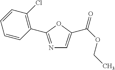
N1=C(C2=C(Cl)C=CC=C2)OC(C(OCC)=O)=C1
